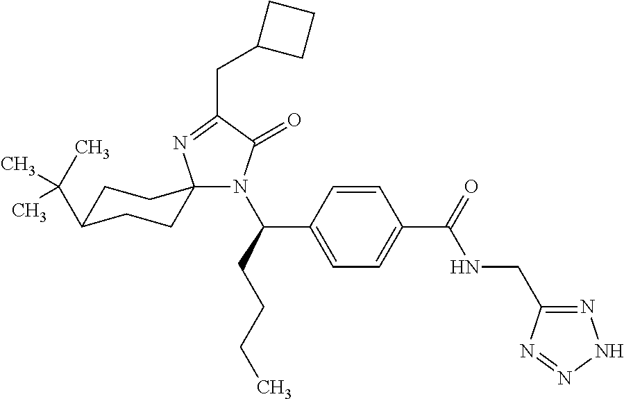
N1(C(CCCC)C2=CC=C(C(=O)NCC3=NNN=N3)C=C2)C(=O)C(CC2CCC2)=NC12CCC(C(C)(C)C)CC2
